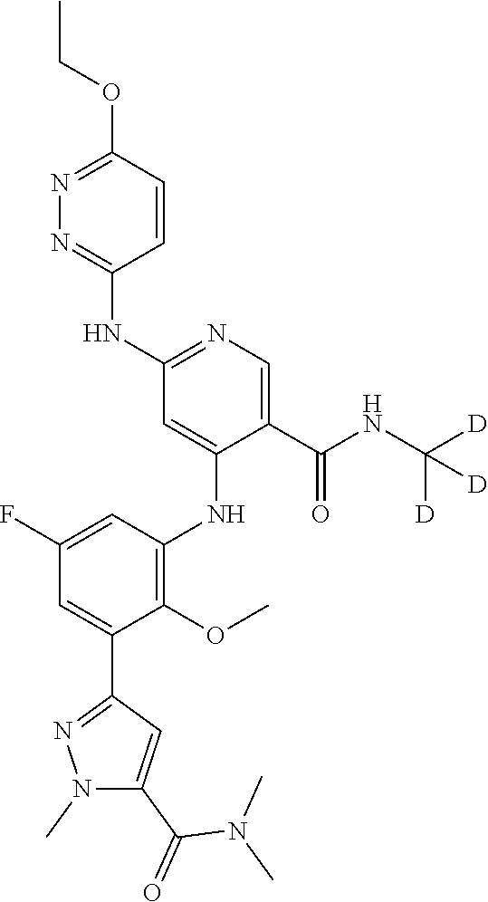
C1=C(F)C=C(C2=NN(C)C(C(=O)N(C)C)=C2)C(OC)=C1NC1=CC(NC2=NN=C(OCC)C=C2)=NC=C1C(NC([D])([D])[D])=O
